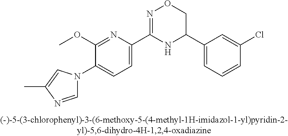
C1(OC)=NC(C2=NOCC(C3=CC=CC(Cl)=C3)N2)=CC=C1N1C=NC(C)=C1
